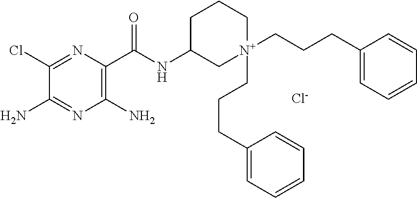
[Cl-].C1(Cl)=NC(C(NC2C[N+](CCCC3=CC=CC=C3)(CCCC3=CC=CC=C3)CCC2)=O)=C(N)N=C1N
